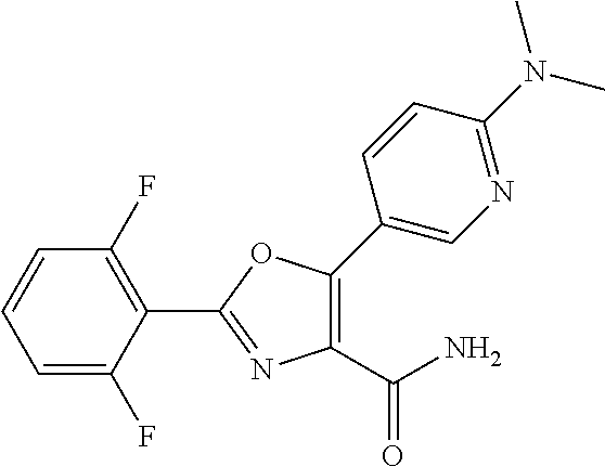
C1=C(F)C(C2=NC(C(N)=O)=C(C3=CN=C(N(C)C)C=C3)O2)=C(F)C=C1
